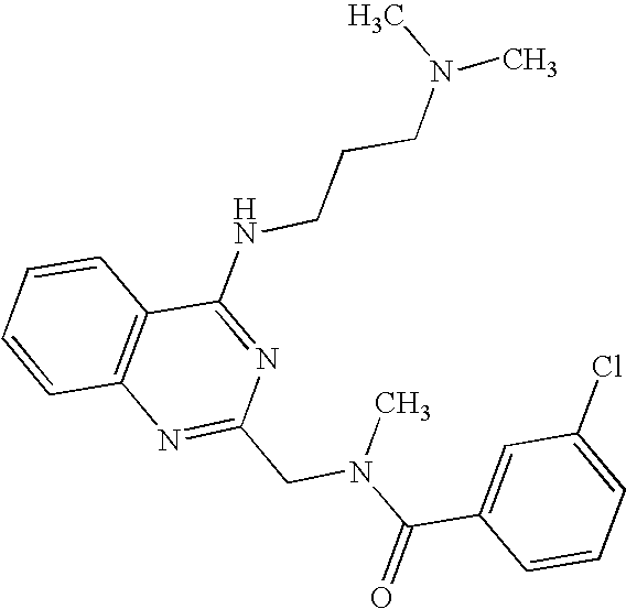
C1=CC2=C(C=C1)C(NCCCN(C)C)=NC(CN(C(C1=CC(Cl)=CC=C1)=O)C)=N2
